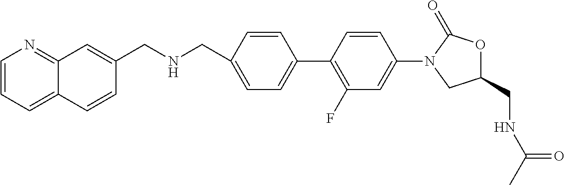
C1(CNCC2=CC3=NC=CC=C3C=C2)=CC=C(C2=C(F)C=C(N3CC(CNC(C)=O)OC3=O)C=C2)C=C1
